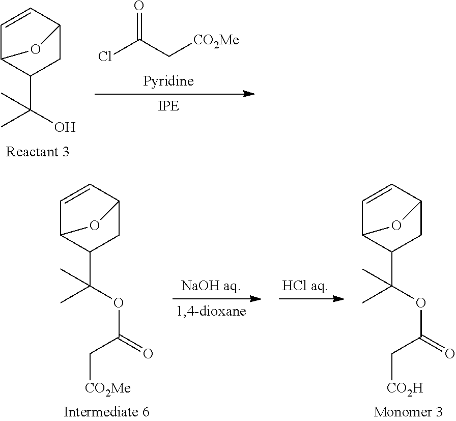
ClC(C[CO2Me])=O.C1=CC2C(C(O)(C)C)CC1O2.C(C)(C)(OC(C[CO2Me])=O)C1C2C=CC(C1)O2.C(C)(C)(OC(C[CO2H])=O)C1C2C=CC(C1)O2
